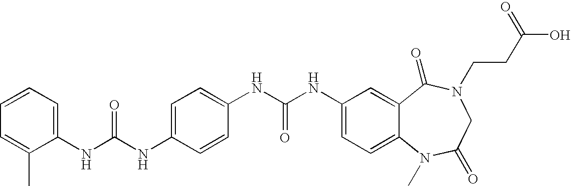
C1(NC(NC2=CC=C(NC(NC3=CC=C4C(=C3)C(=O)N(CCC(O)=O)CC(=O)N4C)=O)C=C2)=O)=CC=CC=C1C
